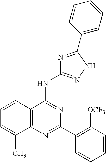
C12=C(N=C(C3=C([OCF3])C=CC=C3)N=C1NC1=NNC(C3=CC=CC=C3)=N1)C(C)=CC=C2
